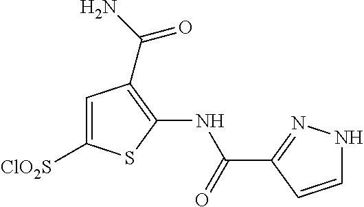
C1=C([ClO2S])SC(NC(=O)C2=NNC=C2)=C1C(N)=O
